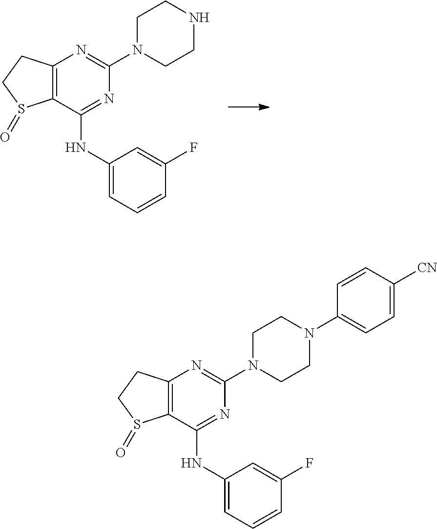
C12=C(C(NC3=CC=CC(F)=C3)=NC(N3CCNCC3)=N1)S(=O)CC2.C12=C(C(NC3=CC=CC(F)=C3)=NC(N3CCN(C4=CC=C([CN])C=C4)CC3)=N1)S(=O)CC2
